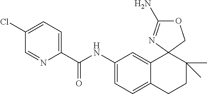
C1(C(NC2=CC=C3C(=C2)C2(C(C)(C)CC3)COC(N)=N2)=O)=CC=C(Cl)C=N1
